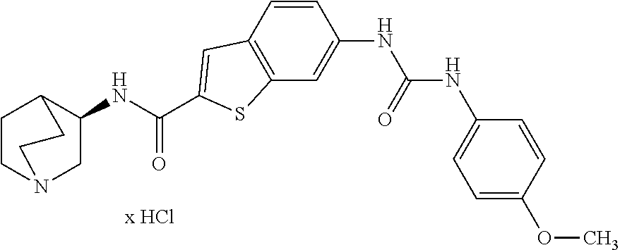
C1(NC(=O)C2=CC3=C(C=C(NC(=O)NC4=CC=C(OC)C=C4)C=C3)S2)CN2CCC1CC2
